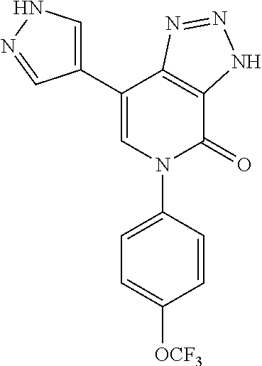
C1(C2=CNN=C2)=CN(C2=CC=C([OCF3])C=C2)C(=O)C2=C1N=NN2
